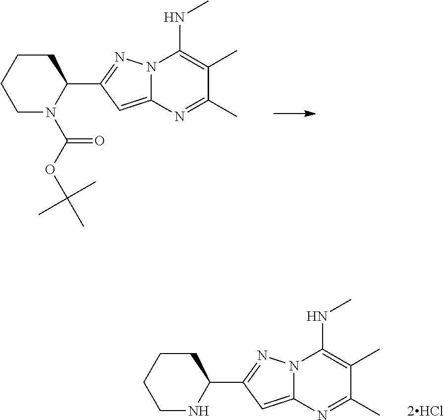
N12C(=CC(C3N(C(OC(C)(C)C)=O)CCCC3)=N1)N=C(C)C(C)=C2NC.N12C(=CC(C3NCCCC3)=N1)N=C(C)C(C)=C2NC
